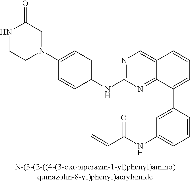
N1CCN(C2=CC=C(NC3=NC=C4C(=N3)C(C3=CC(NC(C=C)=O)=CC=C3)=CC=C4)C=C2)CC1=O
